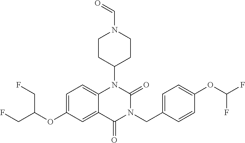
C1=C(OC(CF)CF)C=C2C(=C1)N(C1CCN(C=O)CC1)C(=O)N(CC1=CC=C(OC(F)F)C=C1)C2=O
